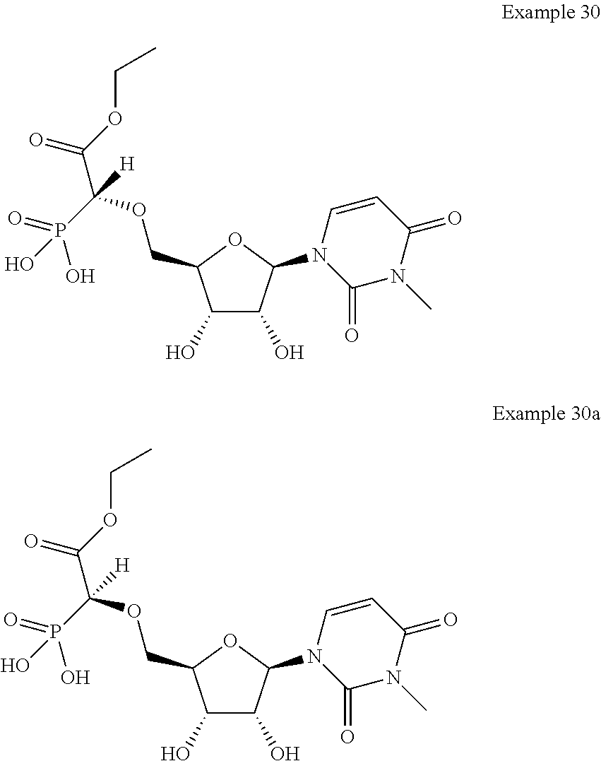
C1(O)C(O)C(N2C(=O)N(C)C(=O)C=C2)OC1COC(C(OCC)=O)(P(=O)(O)O)[H].C1(O)C(O)C(N2C(=O)N(C)C(=O)C=C2)OC1COC(C(OCC)=O)(P(=O)(O)O)[H]
